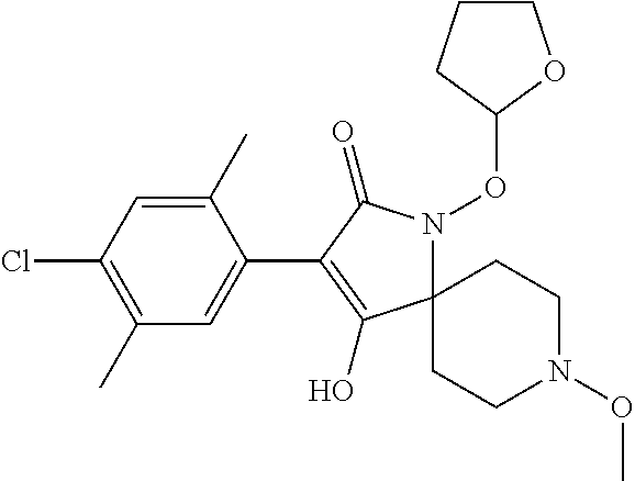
C1(C)=CC(Cl)=C(C)C=C1C1=C(O)C2(N(OC3OCCC3)C1=O)CCN(OC)CC2
